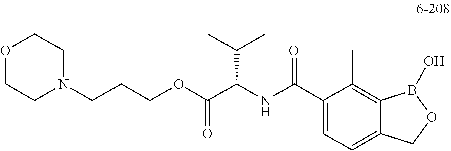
C(COC(C(NC(C1=CC=C2C(=C1C)B(O)OC2)=O)C(C)C)=O)CN1CCOCC1
